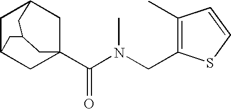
C1C2CC3(C(N(CC4=C(C)C=CS4)C)=O)CC1CC(C2)C3
